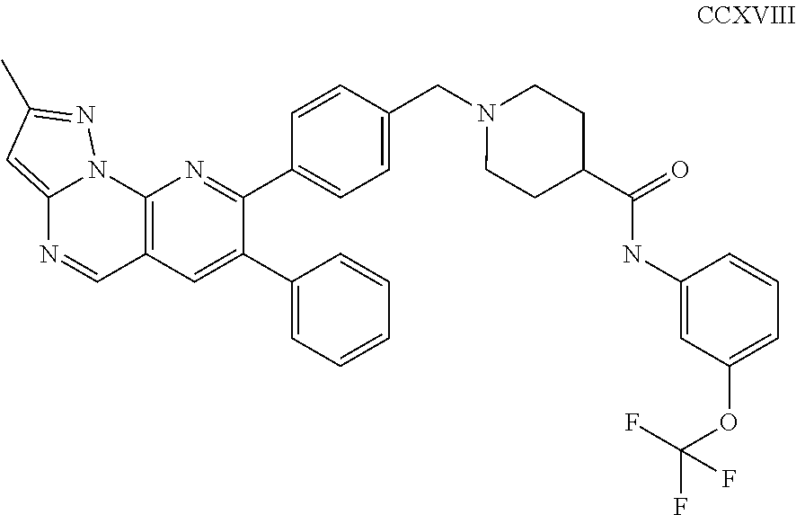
C12=C(C=C(C3=CC=CC=C3)C(C3=CC=C(CN4CCC(C(=O)NC5=CC(OC(F)(F)F)=CC=C5)CC4)C=C3)=N1)C=NC1=CC(C)=NN21
